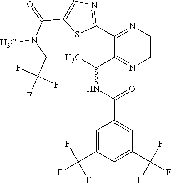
C1=C(C(F)(F)F)C=C(C(NC(C)C2=NC=CN=C2C2=NC=C(C(=O)N(CC(F)(F)F)C)S2)=O)C=C1C(F)(F)F
